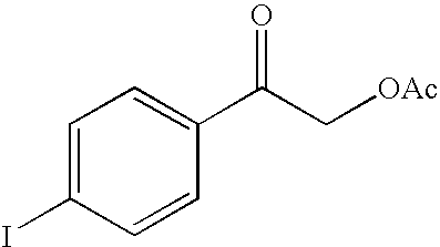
C1=C(I)C=CC(C(C[OAc])=O)=C1
